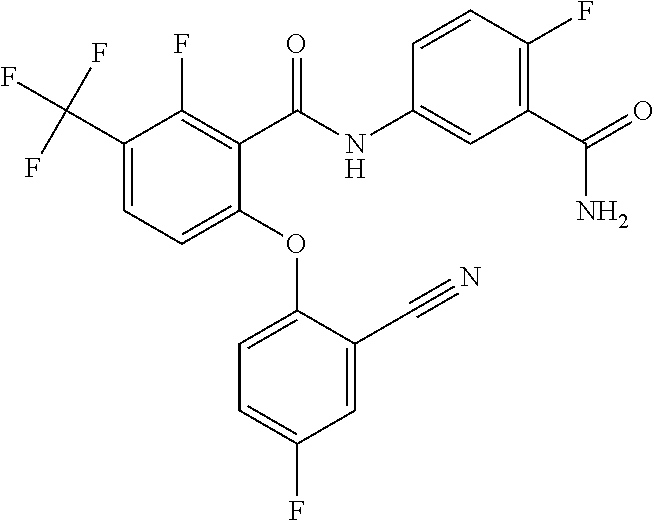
FC1=CC=C(OC2=CC=C(C(F)(F)F)C(F)=C2C(NC2=CC(C(=O)N)=C(F)C=C2)=O)C(C#N)=C1
